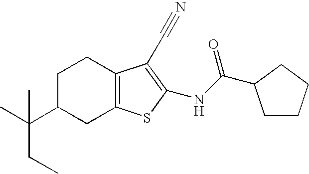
C1C(C(C)(C)CC)CC2=C(C1)C(C#N)=C(NC(C1CCCC1)=O)S2
